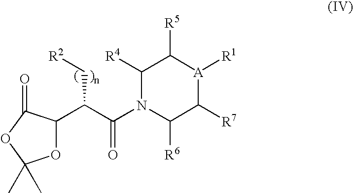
[(   )n].C1(C(C[R2])C(N2C([R4])C([R5])[A]([R1])C([R7])C2[R6])=O)OC(C)(C)OC1=O
